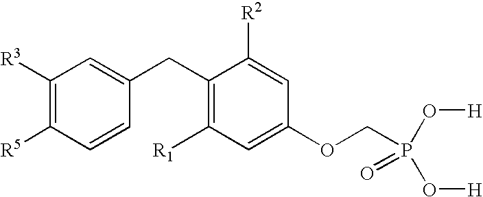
C1([R3])=C([R5])C=CC(CC2=C([R1])C=C(OCP(O[H])(=O)O[H])C=C2[R2])=C1
